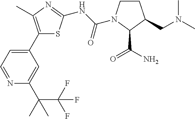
C1CN(C(NC2=NC(C)=C(C3=CC=NC(C(C)(C(F)(F)F)C)=C3)S2)=O)C(C(N)=O)C1CN(C)C
